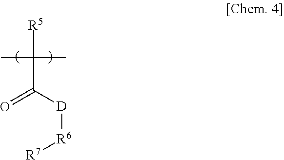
[R5]C(C([D][R6][R7])=O)(C)C
